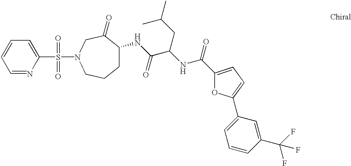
S(C1=CC=CC=N1)(=O)(N1CCCC(NC(C(NC(=O)C2=CC=C(C3=CC=CC(C(F)(F)F)=C3)O2)CC(C)C)=O)C(=O)C1)=O
